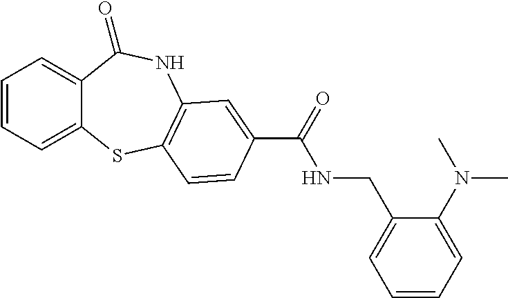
C1=CC=C2C(=C1)C(=O)NC1=C(S2)C=CC(C(=O)NCC2=CC=CC=C2N(C)C)=C1
